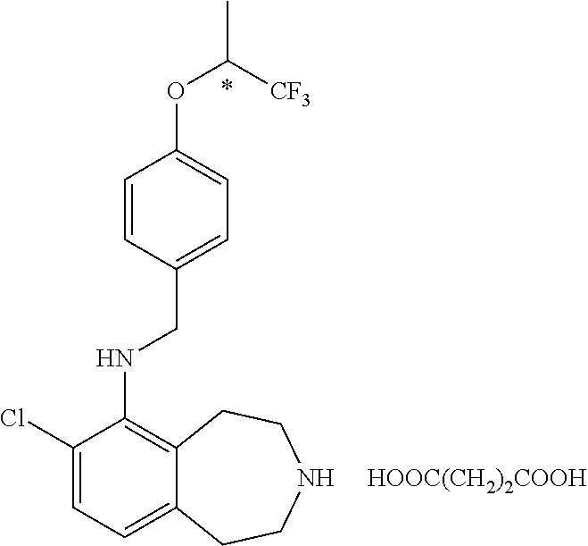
C1(Cl)=CC=C2C(=C1NCC1=CC=C(OC([CF3])C)C=C1)CCNCC2.[HOOC(CH2)2COOH]
